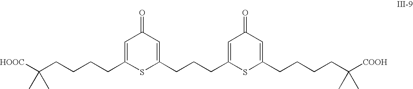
C(CCCCC1=CC(=O)C=C(CCCC2=CC(=O)C=C(CCCCC([COOH])(C)C)S2)S1)([HOOC])(C)C
